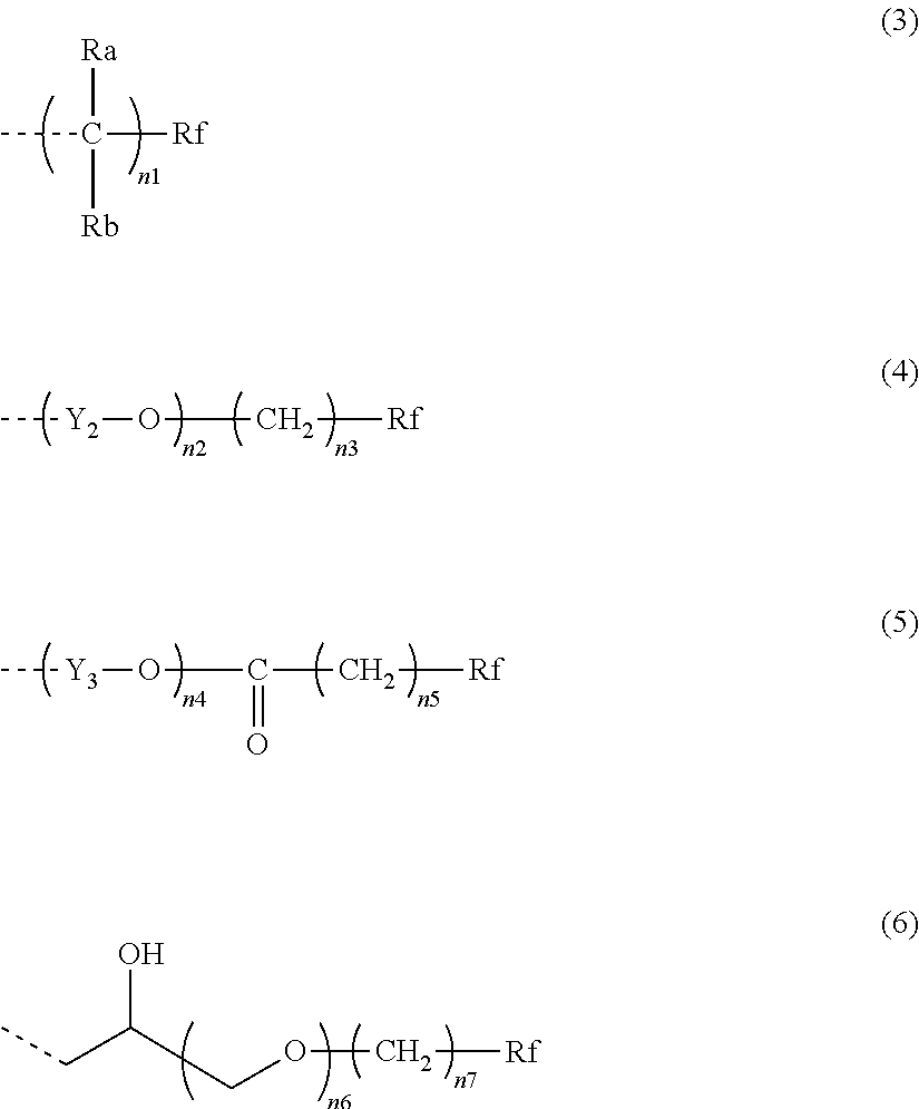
C[Y2]OC[Rf].C[Y3]OC(C[Rf])=O.CC([Ra])([Rf])[Rb].C([Rf])OCC(CC)O
